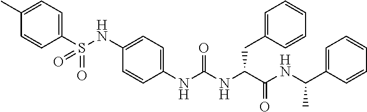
C1(C)=CC=C(S(NC2=CC=C(NC(NC(C(NC(C3=CC=CC=C3)C)=O)CC3=CC=CC=C3)=O)C=C2)(=O)=O)C=C1
